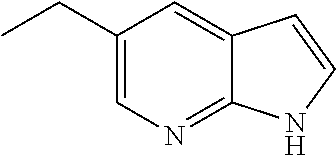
C12=NC=C(CC)C=C1C=CN2
